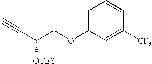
C(C(COC1=CC=CC([CF3])=C1)[OTES])#C
